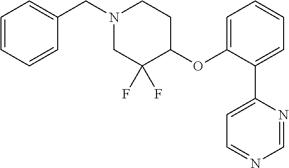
C1=CC=CC(CN2CC(F)(F)C(OC3=CC=CC=C3C3=CC=NC=N3)CC2)=C1
